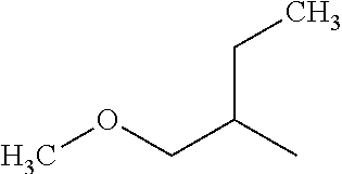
COCC(C)CC
